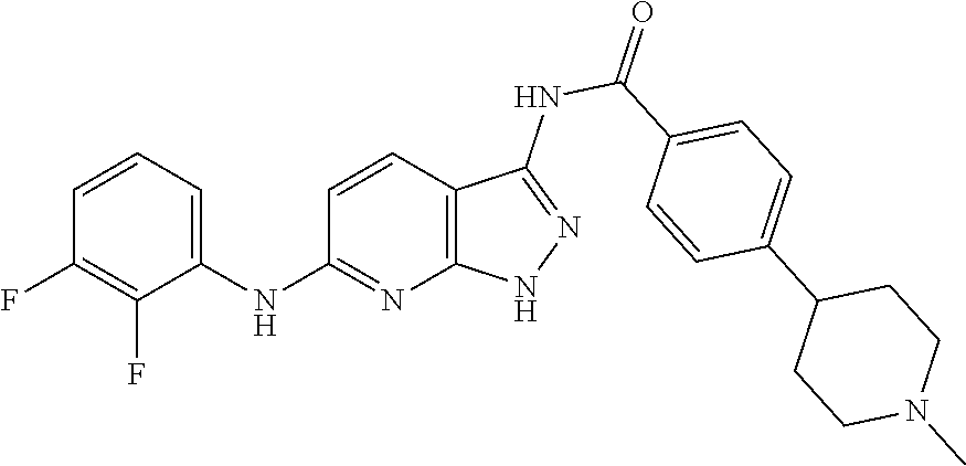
C1=CC=C(NC2=NC3=C(C=C2)C(NC(=O)C2=CC=C(C4CCN(C)CC4)C=C2)=NN3)C(F)=C1F
